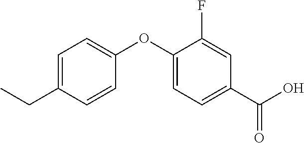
C1=C(CC)C=CC(OC2=CC=C(C(O)=O)C=C2F)=C1
